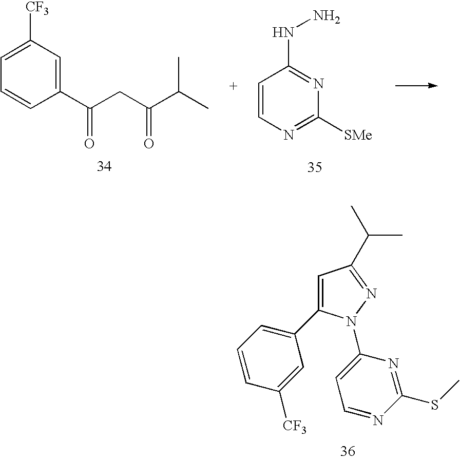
C1=C([CF3])C=C(C(CC(C(C)C)=O)=O)C=C1.C1=CN=C([SMe])N=C1NN.C1=C(C2=CC=CC([CF3])=C2)N(C2=CC=NC(SC)=N2)N=C1C(C)C
